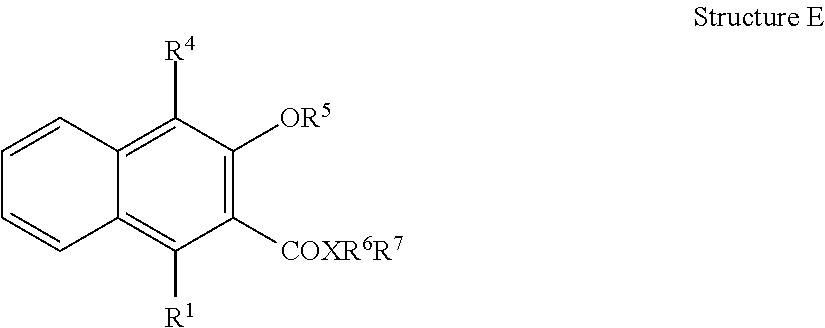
C12=C([R4])C([OR5])=C([COXR6R7])C([R1])=C1C=CC=C2
